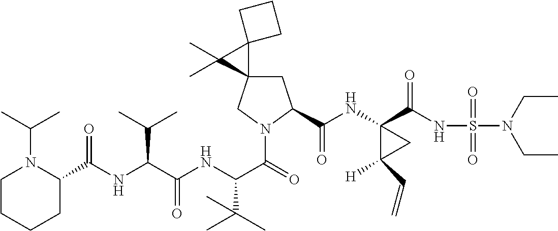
C1C2(CN(C(=O)C(NC(C(NC(=O)C3N(C(C)C)CCCC3)C(C)C)=O)C(C)(C)C)C1C(NC1(C(NS(N(CC)CC)(=O)=O)=O)C([H])(C=C)C1)=O)C1(C2(C)C)CCC1
